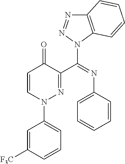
C1=C([F3C])C=CC=C1N1N=C(C(=NC2=CC=CC=C2)N2C3=C(N=N2)C=CC=C3)C(=O)C=C1
